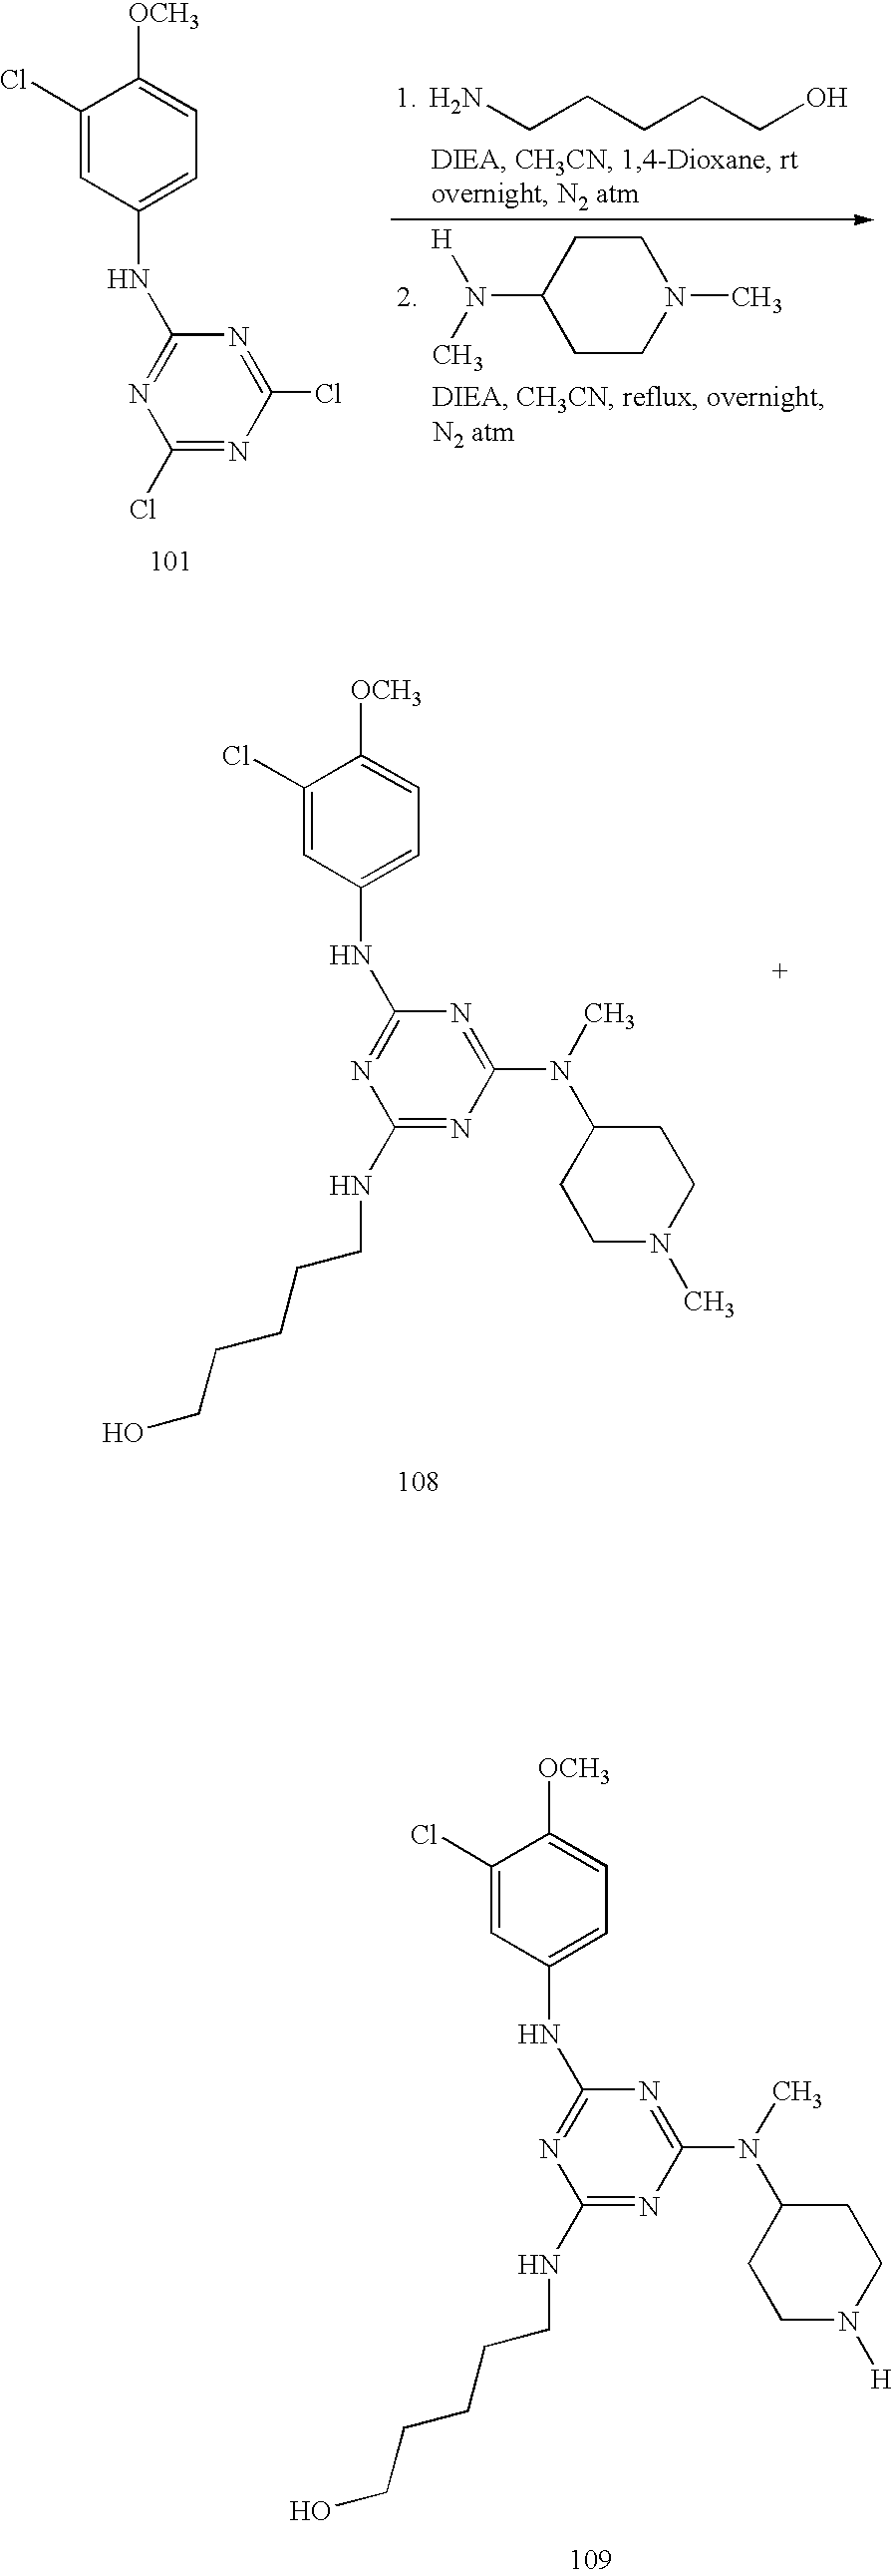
C1(Cl)=CC(NC2=NC(NCCCCCO)=NC(N(C)C3CCN([H])CC3)=N2)=CC=C1[OCH3].C1(Cl)=CC(NC2=NC(Cl)=NC(Cl)=N2)=CC=C1[OCH3].NCCCCCO.C1CC(N([H])C)CCN1C.C1(Cl)=CC(NC2=NC(NCCCCCO)=NC(N(C)C3CCN(C)CC3)=N2)=CC=C1[OCH3]
